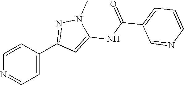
C1=C(C2=NN(C)C(NC(C3=CC=CN=C3)=O)=C2)C=CN=C1
